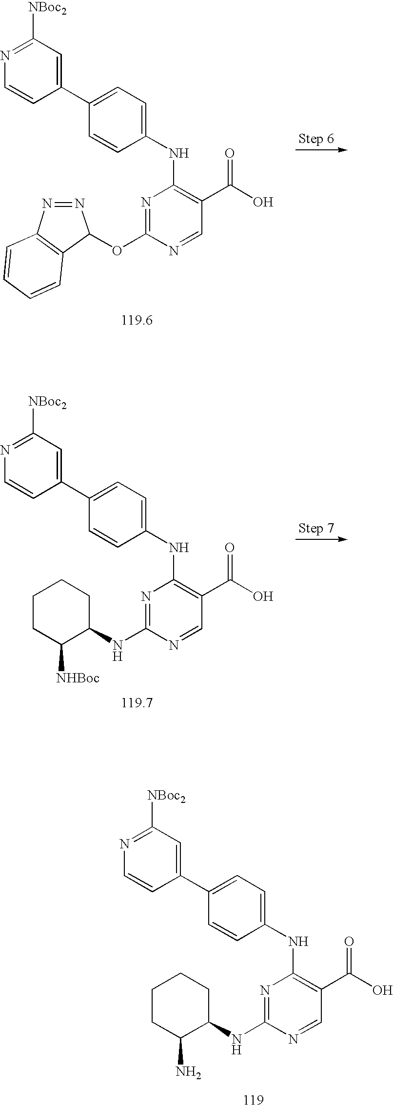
N1=C([NBoc2])C=C(C2=CC=C(NC3=C(C(O)=O)C=NC(NC4CCCCC4N)=N3)C=C2)C=C1.N1=C([NBoc2])C=C(C2=CC=C(NC3=C(C(O)=O)C=NC(OC4N=NC5=C4C=CC=C5)=N3)C=C2)C=C1.N1=C([NBoc2])C=C(C2=CC=C(NC3=C(C(O)=O)C=NC(NC4CCCCC4[NHBoc])=N3)C=C2)C=C1
